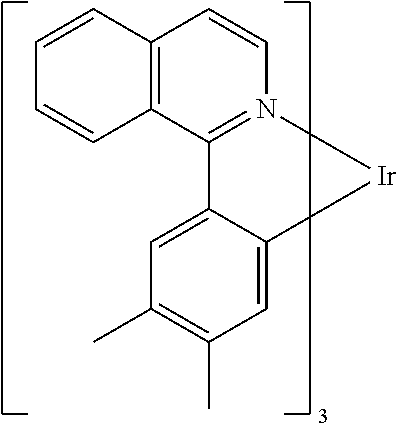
C12=C(C3=N(C=C1)[Ir]C1=CC(C)=C(C)C=C31)C=CC=C2
